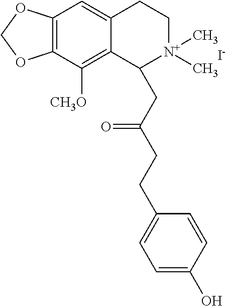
[I-].C12=C(C([CH3O])=C3C(=C1)CC[N+](C)(C)C3CC(CCC1=CC=C(O)C=C1)=O)OCO2
